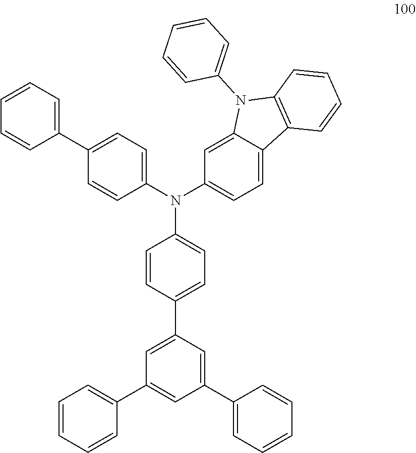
C1=CC(C2=CC(C3=CC=CC=C3)=CC(C3=CC=CC=C3)=C2)=CC=C1N(C1=CC=C2C3=C(C=CC=C3)N(C3=CC=CC=C3)C2=C1)C1=CC=C(C2=CC=CC=C2)C=C1
